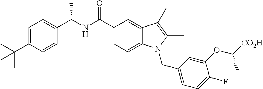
C1=C(C(C)(C)C)C=CC(C(NC(C2=CC=C3C(=C2)C(C)=C(C)N3CC2=CC=C(F)C(OC([CO2H])C)=C2)=O)C)=C1
